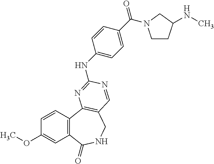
C1=CC2=C(C=C1OC)C(=O)NCC1=C2N=C(NC2=CC=C(C(=O)N3CCC(NC)C3)C=C2)N=C1
